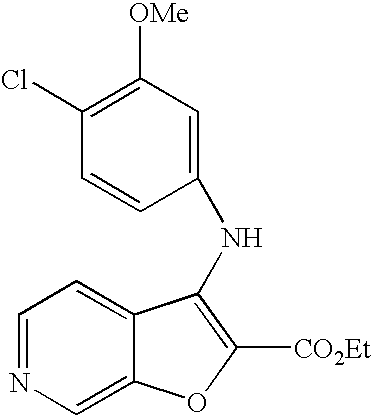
C1=NC=C2C(=C1)C(NC1=CC([OMe])=C(Cl)C=C1)=C([CO2Et])O2
